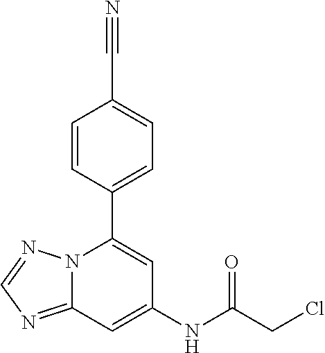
C1=CC(C2=CC(NC(CCl)=O)=CC3=NC=NN23)=CC=C1C#N
